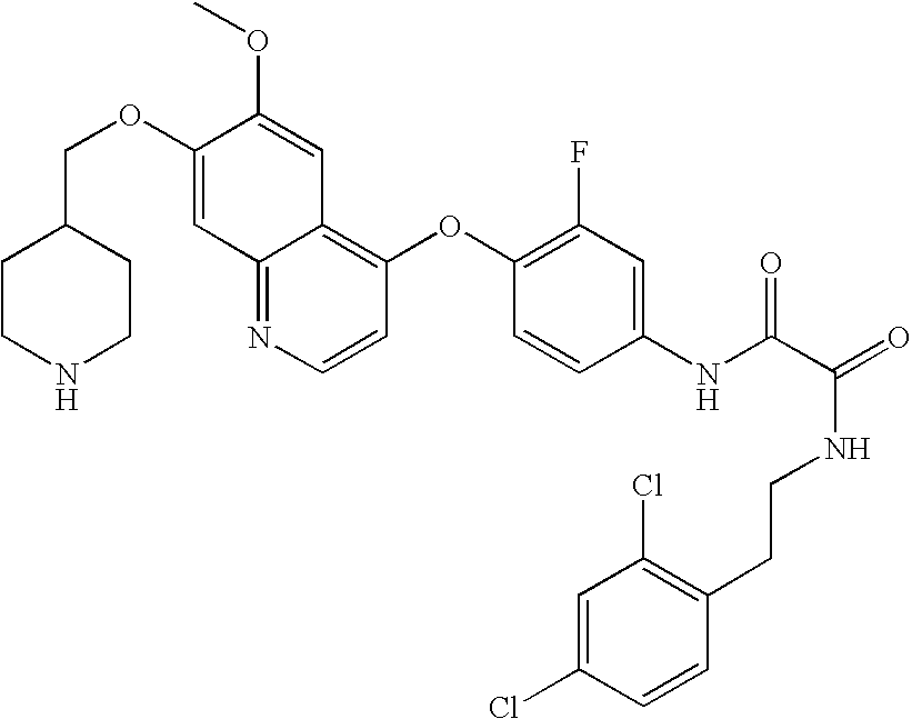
C12=NC=CC(OC3=C(F)C=C(NC(C(=O)NCCC4=C(Cl)C=C(Cl)C=C4)=O)C=C3)=C1C=C(OC)C(OCC1CCNCC1)=C2
